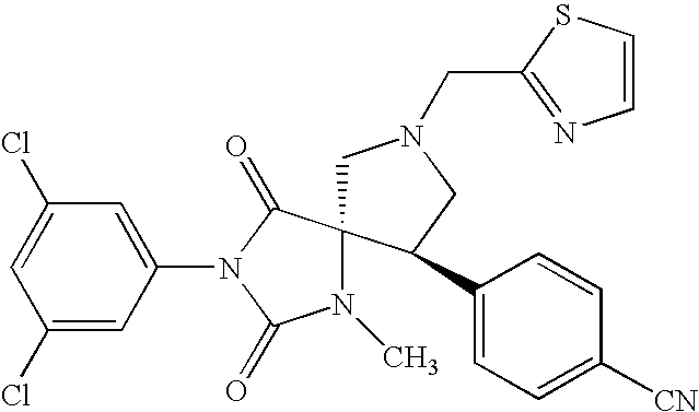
C1(Cl)=CC(N2C(=O)N(C)C3(C2=O)CN(CC2=NC=CS2)CC3C2=CC=C([CN])C=C2)=CC(Cl)=C1
